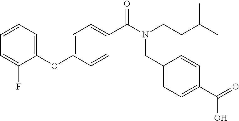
C1(OC2=CC=C(C(N(CCC(C)C)CC3=CC=C(C(=O)O)C=C3)=O)C=C2)=CC=CC=C1F
